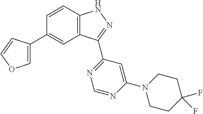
C1=CC2=C(C=C1C1=COC=C1)C(C1=NC=NC(N3CCC(F)(F)CC3)=C1)=NN2
